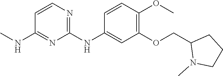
C1(OCC2N(C)CCC2)=C(OC)C=CC(NC2=NC=CC(NC)=N2)=C1
